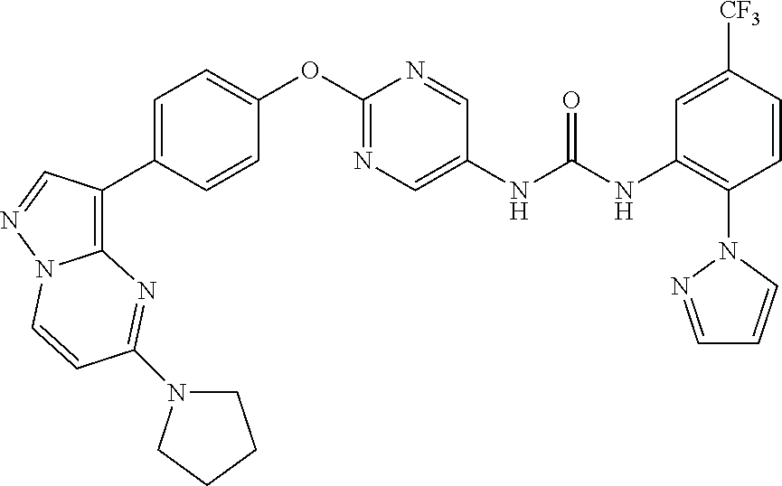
C1(OC2=NC=C(NC(NC3=C(N4N=CC=C4)C=CC([CF3])=C3)=O)C=N2)=CC=C(C2=C3N(N=C2)C=CC(N2CCCC2)=N3)C=C1
